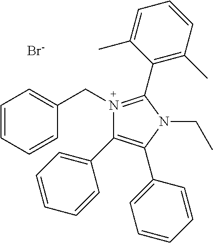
[Br-].C(N1=C(C2=C(C)C=CC=C2C)N(CC)C(C2=CC=CC=C2)=C1C1=CC=CC=C1)C1=CC=CC=C1
